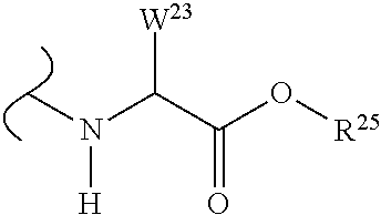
C(C(O[R25])=O)(N(C)[H])[W23]
